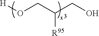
[R95]C(CO[H])CO
